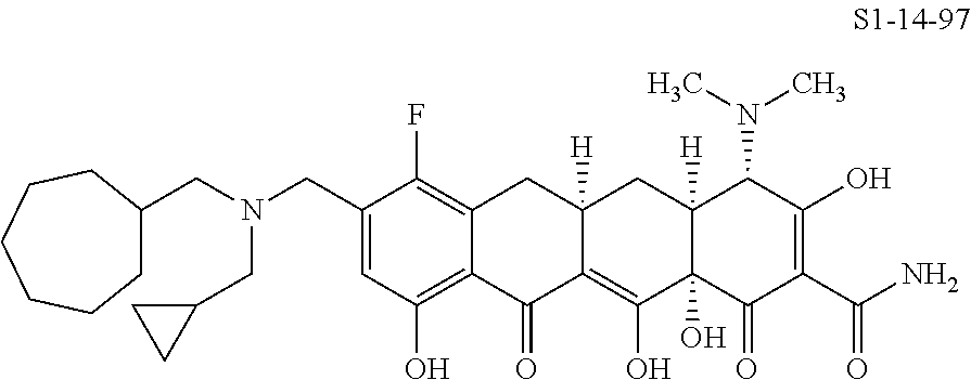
C1(CN(CC2CCCCCC2)CC2CC2)=CC(O)=C2C(=C1F)CC1([H])C(=C(O)C3(O)C([H])(C1)C(N(C)C)C(O)=C(C(N)=O)C3=O)C2=O
